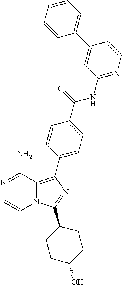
N12C(=C(C3=CC=C(C(=O)NC4=NC=CC(C5=CC=CC=C5)=C4)C=C3)N=C1C1CCC(O)CC1)C(N)=NC=C2
